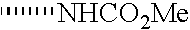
C[NHCO2Me]
